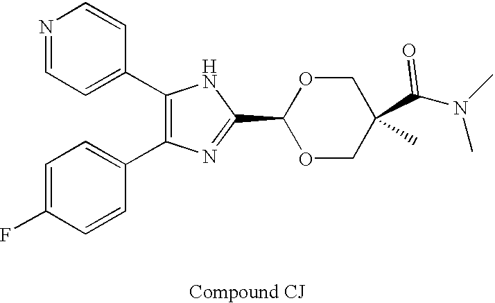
C1(C2=CC=NC=C2)=C(C2=CC=C(F)C=C2)N=C(C2OCC(C(=O)N(C)C)(C)CO2)N1
